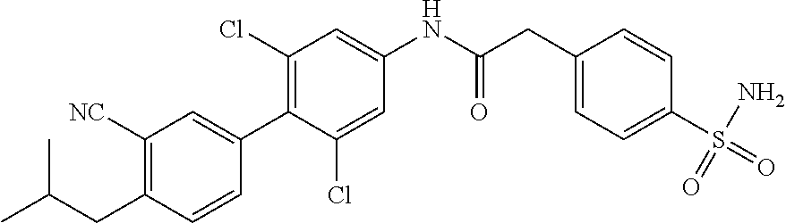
C1([NC])=C(CC(C)C)C=CC(C2=C(Cl)C=C(NC(CC3=CC=C(S(=O)(=O)N)C=C3)=O)C=C2Cl)=C1
